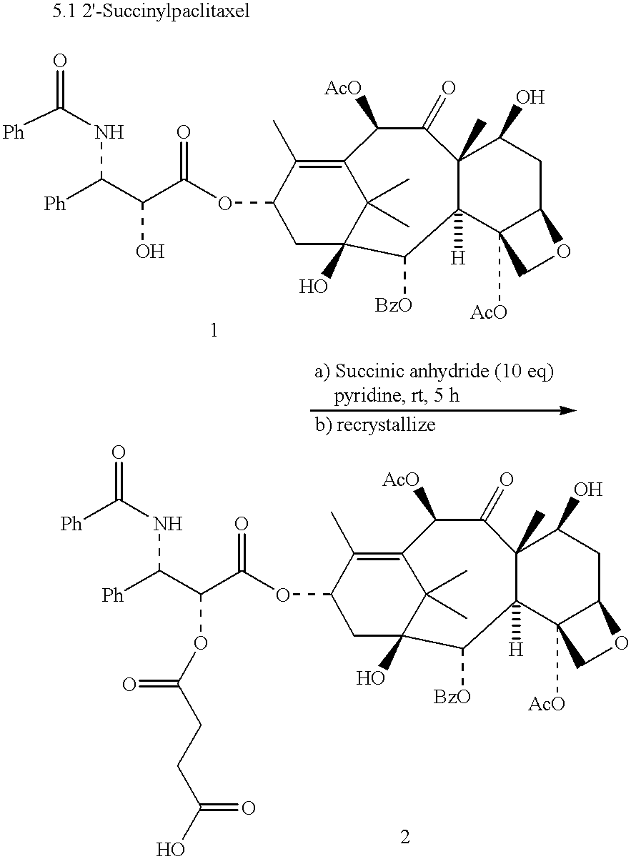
[Ph]C(NC([Ph])C(C(=O)OC1C(C)=C2C([AcO])C(=O)C3(C)C([H])(C([BzO])C(O)(C1)C2(C)C)C1([AcO])C(CC3O)OC1)O)=O.[Ph]C(NC([Ph])C(C(=O)OC1C(C)=C2C([AcO])C(=O)C3(C)C([H])(C([BzO])C(O)(C1)C2(C)C)C1([AcO])C(CC3O)OC1)OC(CCC(O)=O)=O)=O
